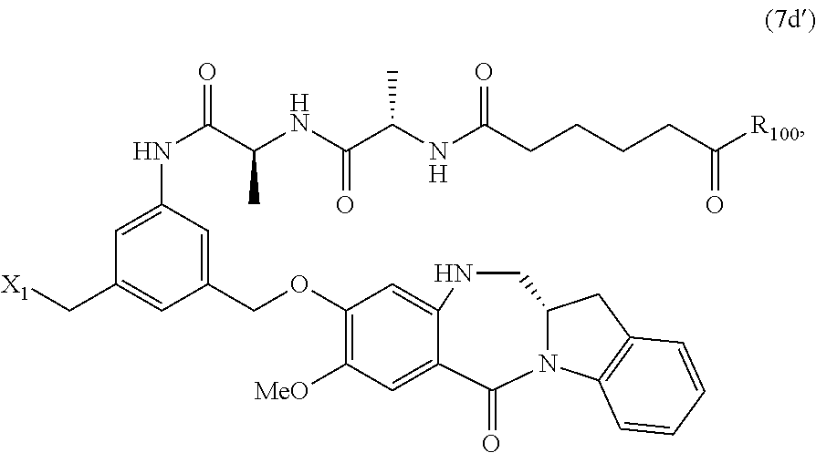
C1(OCC2=CC(NC(C(C)NC(=O)C(NC(=O)CCCCC([R100])=O)C)=O)=CC(C[X1])=C2)=C([MeO])C=C2C(=C1)NCC1N(C2=O)C2=C(C1)C=CC=C2
